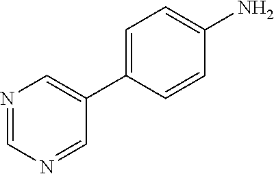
N1=CN=CC(C2=CC=C(N)C=C2)=C1
